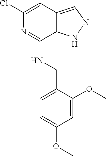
C1=C(Cl)N=C(NCC2=CC=C(OC)C=C2OC)C2=C1=CNN2
